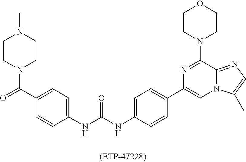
C1CN(C(=O)C2=CC=C(NC(NC3=CC=C(C4=CN5C(=NC=C5C)C(N5CCOCC5)=N4)C=C3)=O)C=C2)CCN1C
